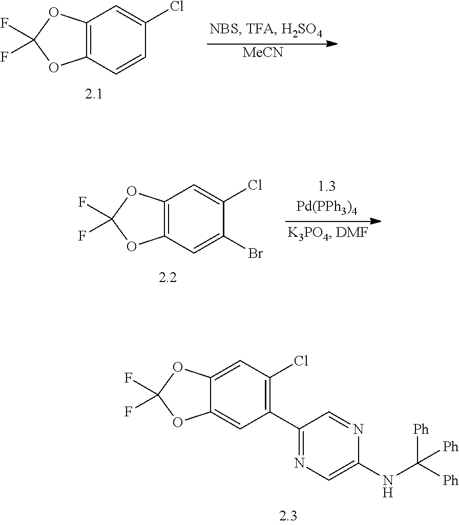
[MeCN].C12=C(C=CC(Cl)=C1)OC(F)(F)O2.C12=C(C=C(Br)C(Cl)=C1)OC(F)(F)O2.C12=CC(Cl)=C(C3=NC=C(NC([Ph])([Ph])[Ph])N=C3)C=C1OC(F)(F)O2
